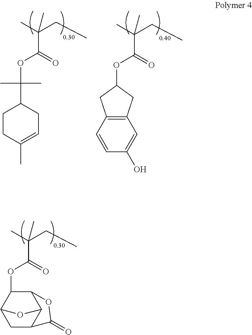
CC(CC)(C(=O)OC(C)(C)C1CCC(C)=CC1)C.CC(CC)(C(=O)OC1CC2=C(C1)C=C(O)C=C2)C.CC(CC)(C(=O)OC1C2C3C(CC1O3)C(=O)O2)C
